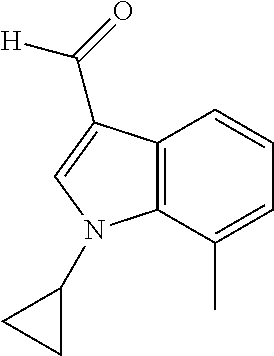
C12=C(C(C)=CC=C1)N(C1CC1)C=C2C(=O)[H]
